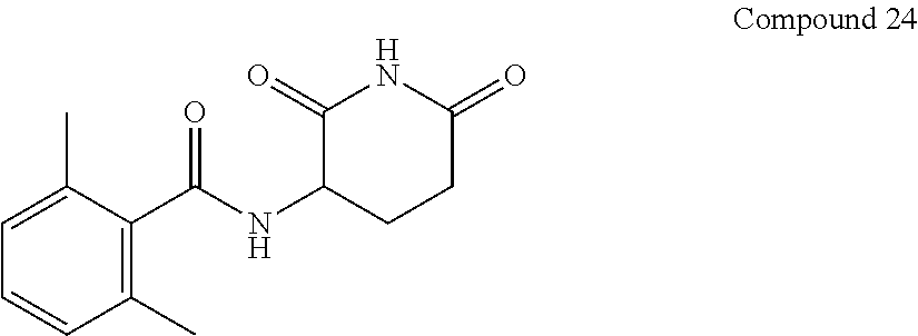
C1(C(NC2CCC(=O)NC2=O)=O)=C(C)C=CC=C1C
